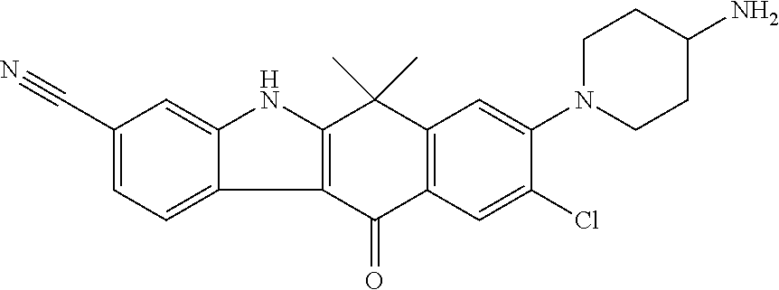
C12=C(C(=O)C3=C(C1(C)C)C=C(N1CCC(N)CC1)C(Cl)=C3)C1=CC=C(C#N)C=C1N2
